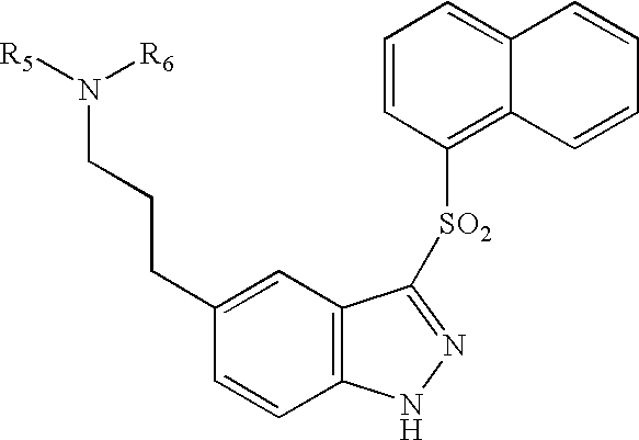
C12=C(C=C(CCCN([R5])[R6])C=C1)C([SO2]C1=C3C(=CC=C1)C=CC=C3)=NN2
